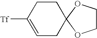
C1=C([Tf])CCC2(C1)OCCO2
